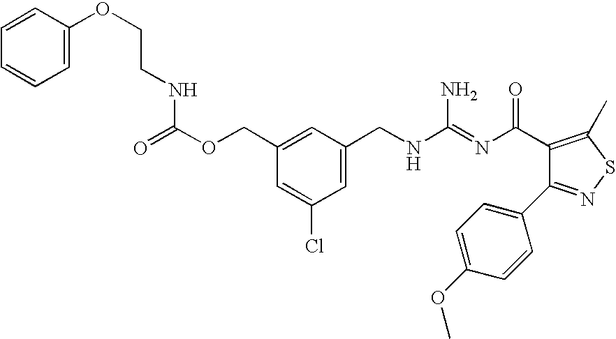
C(C1=CC(CNC(=NC(=O)C2=C(C)SN=C2C2=CC=C(OC)C=C2)N)=CC(Cl)=C1)OC(NCCOC1=CC=CC=C1)=O
